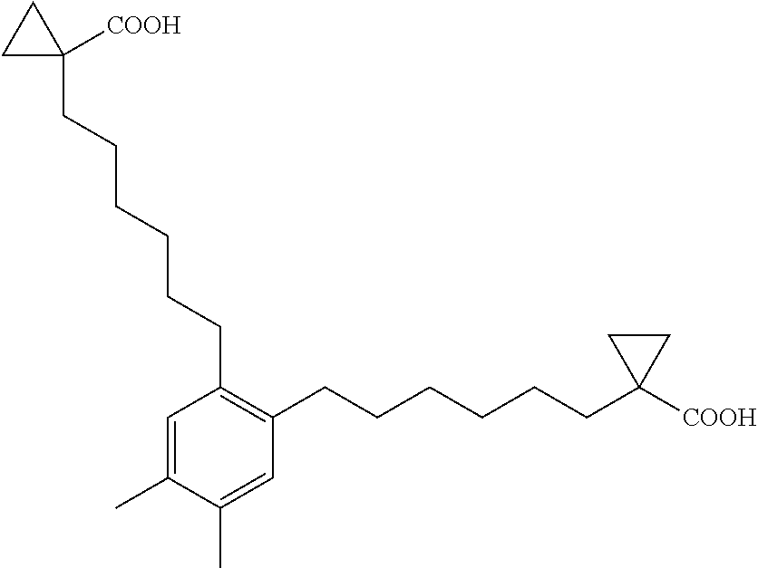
C1=C(C)C(C)=CC(CCCCCCC2([COOH])CC2)=C1CCCCCCC1([COOH])CC1
